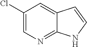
C1(Cl)=CN=C2C(=C1)C=CN2
